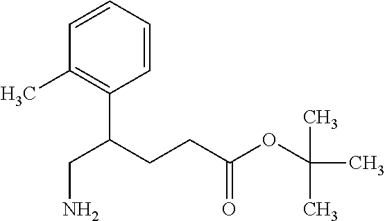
C1=CC=CC(C(CCC(OC(C)(C)C)=O)CN)=C1C
